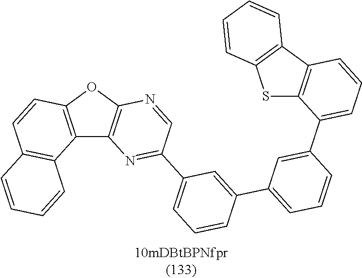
C12=C(OC3=C1N=C(C1=CC=CC(C4=CC=CC(C5=CC=CC6=C5SC5=C6C=CC=C5)=C4)=C1)C=N3)C=CC1=C2C=CC=C1
